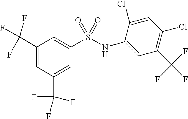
C1(C(F)(F)F)=CC(C(F)(F)F)=CC(S(=O)(NC2=CC(C(F)(F)F)=C(Cl)C=C2Cl)=O)=C1
